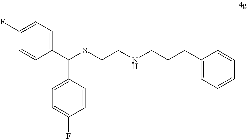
C1(C(SCCNCCCC2=CC=CC=C2)C2=CC=C(F)C=C2)=CC=C(F)C=C1
